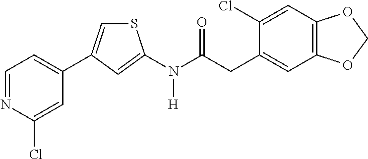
C1=NC(Cl)=CC(C2=CSC(N(C(CC3=CC4=C(C=C3Cl)OCO4)=O)[H])=C2)=C1
